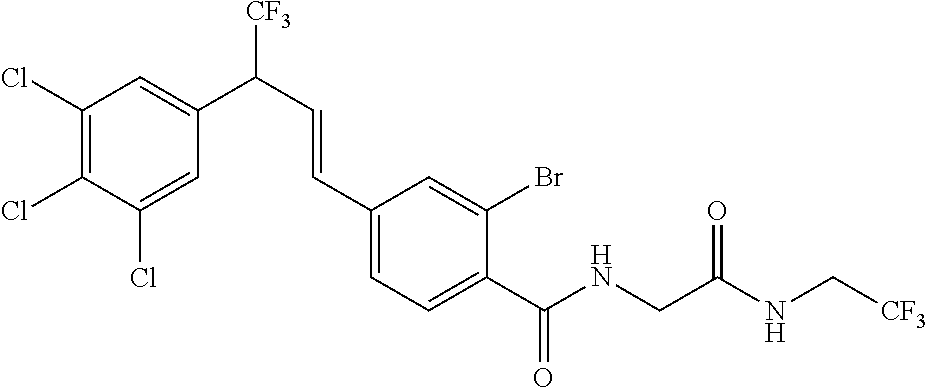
C1(Cl)=C(Cl)C(Cl)=CC(C([CF3])C=CC2=CC=C(C(NCC(NC[CF3])=O)=O)C(Br)=C2)=C1
